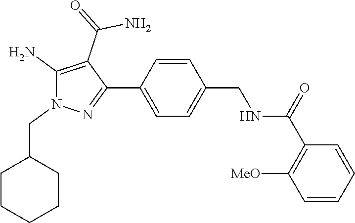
C1=C(C2=NN(CC3CCCCC3)C(N)=C2C(=O)N)C=CC(CNC(C2=C([MeO])C=CC=C2)=O)=C1
